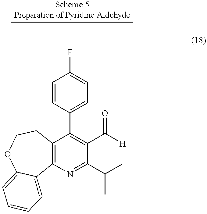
C12=C(N=C(C(C)C)C(C([H])=O)=C1C1=CC=C(F)C=C1)C1=CC=CC=C1OCC2
